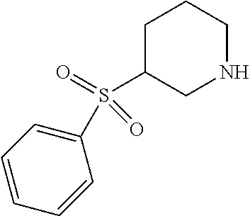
N1CCCC(S(=O)(C2=CC=CC=C2)=O)C1
